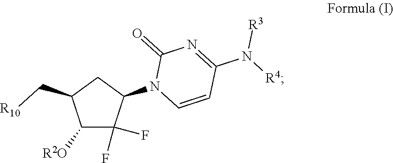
C1([R2O])C(F)(F)C(N2C=CC(N([R4])[R3])=NC2=O)CC1C[R10]
